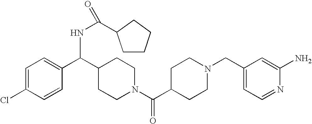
C1=C(Cl)C=CC(C(C2CCN(C(C3CCN(CC4=CC=NC(N)=C4)CC3)=O)CC2)NC(=O)C2CCCC2)=C1
